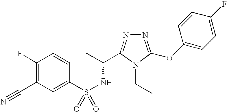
N1=C(OC2=CC=C(F)C=C2)N(CC)C(C(C)NS(=O)(C2=CC(C#N)=C(F)C=C2)=O)=N1
